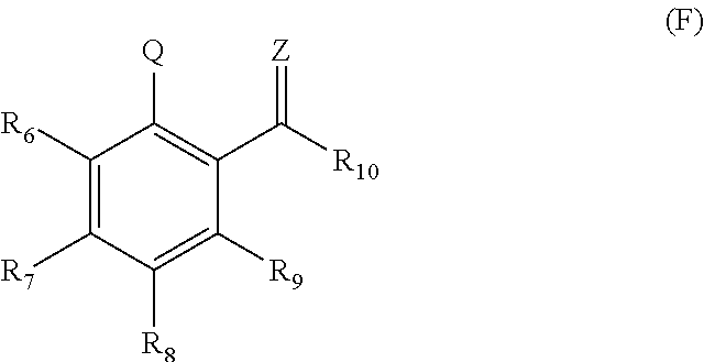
C1([R6])=C([R7])C([R8])=C([R9])C(C([R10])=[Z])=C1[Q]
